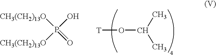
[CH3(CH2)13O]P(=O)([CH3(CH2)13O])O.[T]OC(C)C
